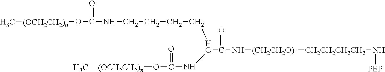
C(C(N[(CH2CH2O)4][CH2CH2CH2CH2]N[PEP])=O)(CCCCNC(O[(OCH2CH2)n]C)=O)NC(=O)O[(OCH2CH2)n]C
